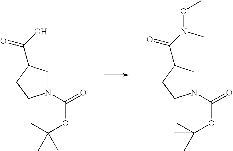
N1(C(=O)OC(C)(C)C)CC(C(O)=O)CC1.N1(C(=O)OC(C)(C)C)CC(C(N(OC)C)=O)CC1
